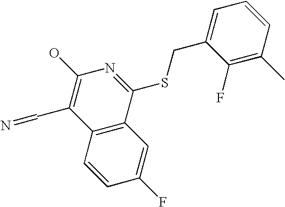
C12=C(C(SCC3=CC=CC(C)=C3F)=NC(O)=C1C=N)C=C(F)C=C2
